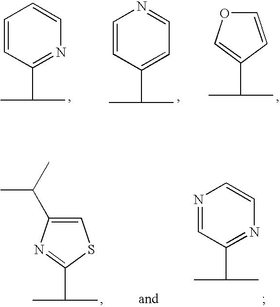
C1(C(C)C)=COC=C1.C1=CN=CC=C1C(C)C.C1=CC=CN=C1C(C)C.C1(C(C)C)=NC(C(C)C)=CS1.C1=NC=CN=C1C(C)C
